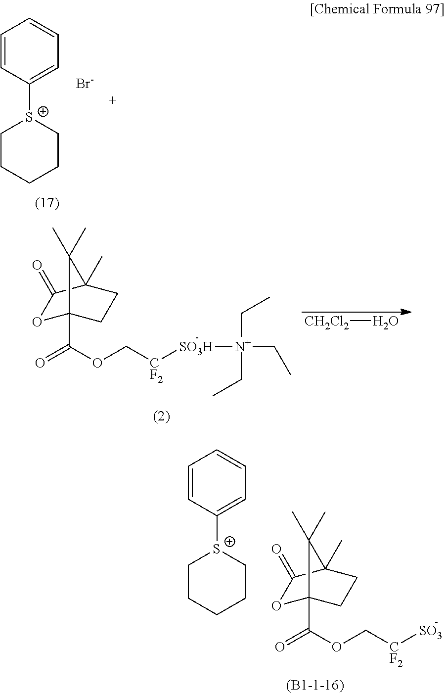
O1C2(C(OC[CF2][SO3H][N+](CC)(CC)CC)=O)CCC(C)(C1=O)C2(C)C.[CH2Cl2]O.C1=CC([S+]2CCCCC2)=CC=C1.Br.O1C2(C(OC[CF2][SO3])=O)CCC(C)(C1=O)C2(C)C.C1=CC([S+]2CCCCC2)=CC=C1
